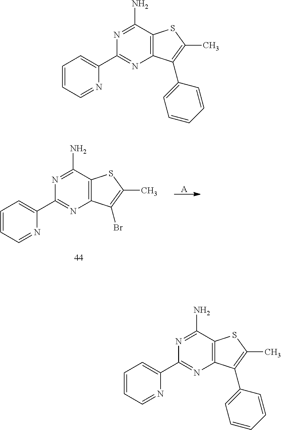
C1=CC=NC(C2=NC3=C(C(N)=N2)SC(C)=C3Br)=C1.[A].C1=CC=NC(C2=NC3=C(C(N)=N2)SC(C)=C3C2=CC=CC=C2)=C1.C1=CC=NC(C2=NC3=C(C(N)=N2)SC(C)=C3C2=CC=CC=C2)=C1
